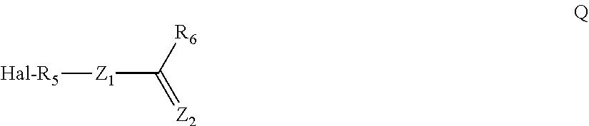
[Z1](C([R6])=[Z2])[Hal-R5]
